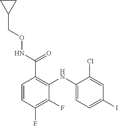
C1(NC2=CC=C(I)C=C2Cl)=C(C(NOCC2CC2)=O)C=CC(F)=C1F
